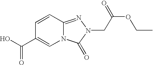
N12C(=NN(CC(OCC)=O)C1=O)C=CC(C(O)=O)=C2
